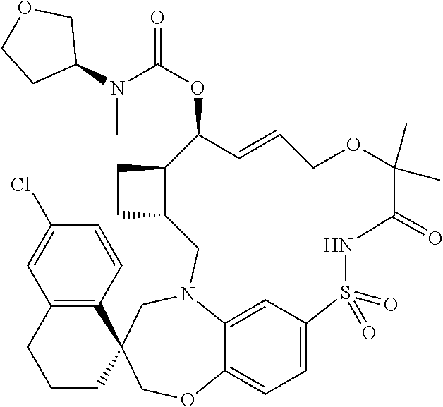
C12=C(CCCC13COC1=CC=C4C=C1N(C3)CC1C(CC1)C(OC(=O)N(C)C1COCC1)C=CCOC(C)(C)C(=O)NS4(=O)=O)C=C(Cl)C=C2
